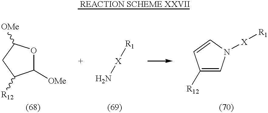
[REACTION SCHEME XXVII].C1([OMe])OC([OMe])CC1[R12].N[X][R1].C1([R12])=CN([X][R1])C=C1
